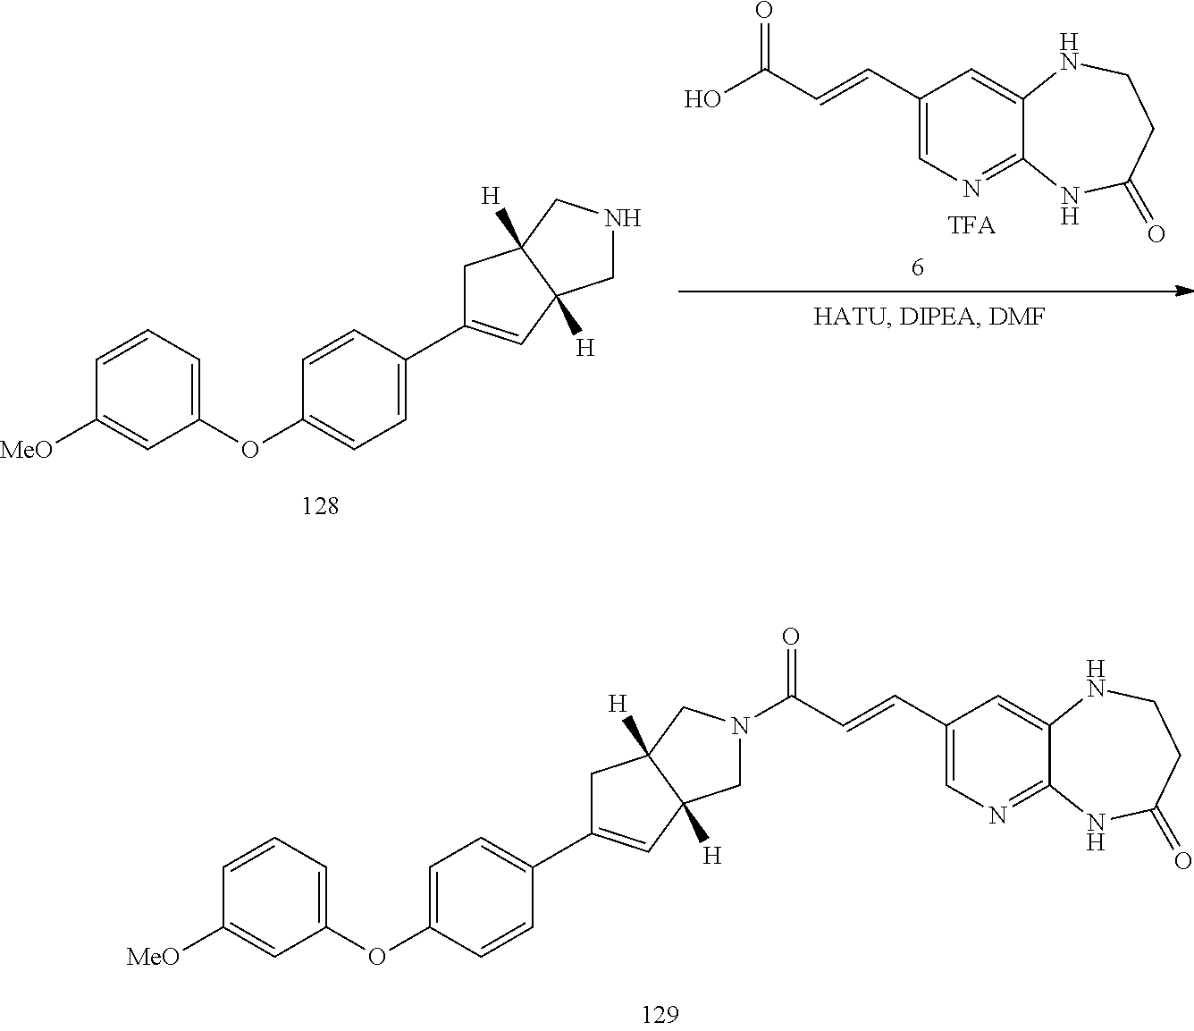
C1(C=CC(O)=O)=CN=C2C(=C1)NCCC(=O)N2.C1=CC(C2=CC3([H])CNCC3([H])C2)=CC=C1OC1=CC=CC([MeO])=C1.C1(C=CC(=O)N2CC3([H])C([H])(C2)CC(C2=CC=C(OC4=CC=CC([MeO])=C4)C=C2)=C3)=CN=C2C(=C1)NCCC(=O)N2
